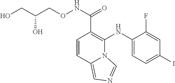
C1(NC2=C(C(NOCC(CO)O)=O)C=CC3=CN=CN23)=CC=C(I)C=C1F
